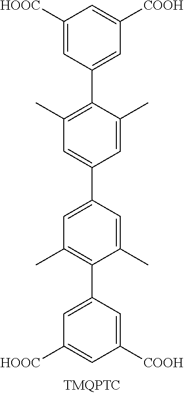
C1(C2=C(C)C=C(C3=CC(C)=C(C4=CC([HOOC])=CC([COOH])=C4)C(C)=C3)C=C2C)=CC([COOH])=CC([HOOC])=C1
